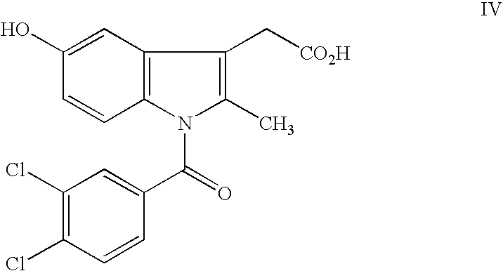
C1(Cl)=C(Cl)C=CC(C(=O)N2C(C)=C(C[CO2H])C3=C2C=CC(O)=C3)=C1
